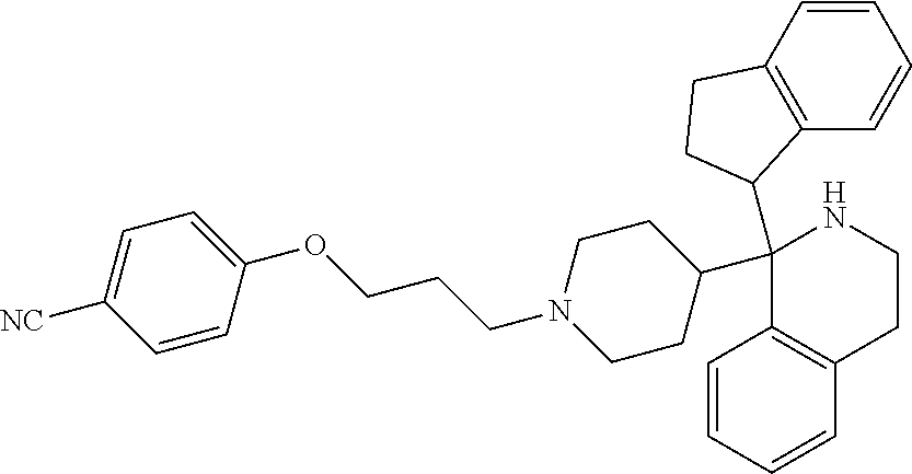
C1=CC=CC2=C1C(C1CCN(CCCOC3=CC=C([NC])C=C3)CC1)(C1C3=C(C=CC=C3)CC1)NCC2
